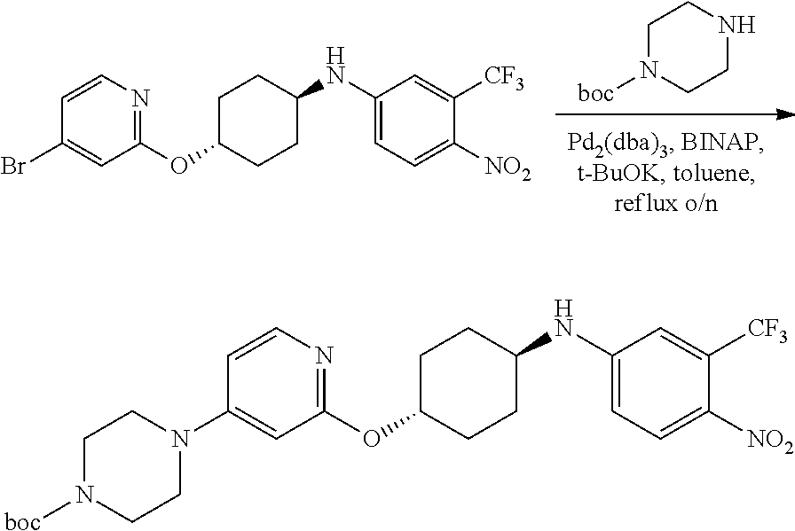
C1N([boc])CCNC1.C1C(OC2=NC=CC(Br)=C2)CCC(NC2=CC=C([NO2])C([CF3])=C2)C1.C1C(OC2=NC=CC(N3CCN([boc])CC3)=C2)CCC(NC2=CC=C([NO2])C([CF3])=C2)C1
